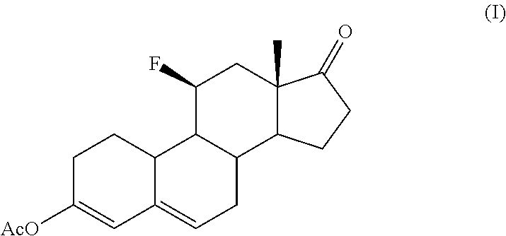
C1C([AcO])=CC2=CCC3C(C2C1)C(F)CC1(C)C3CCC1=O
